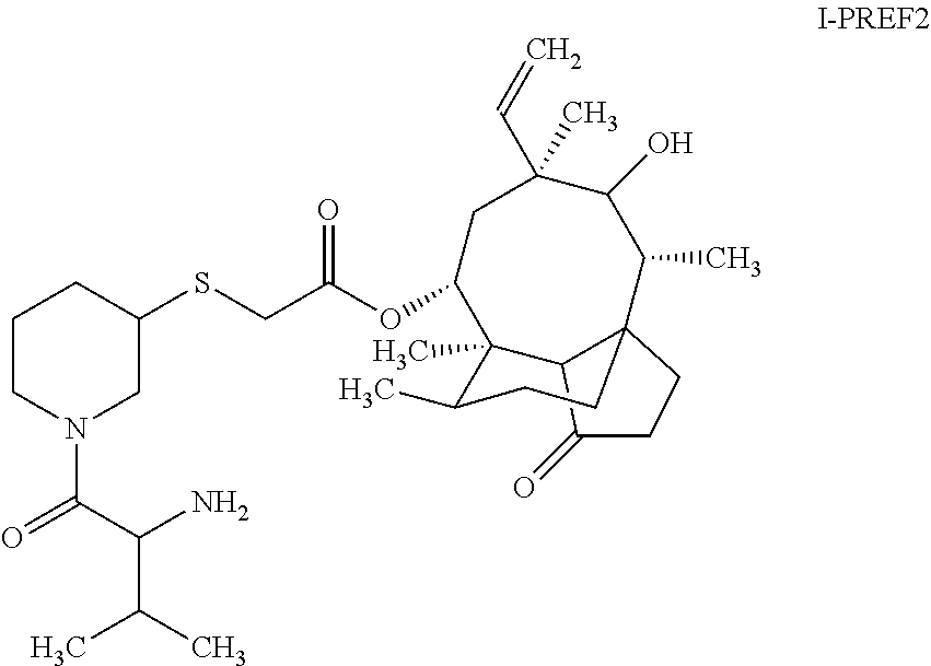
C1(SCC(OC2CC(C)(C=C)C(O)C(C)C34C(C2(C)C(C)CC3)C(=O)CC4)=O)CCCN(C(C(N)C(C)C)=O)C1
